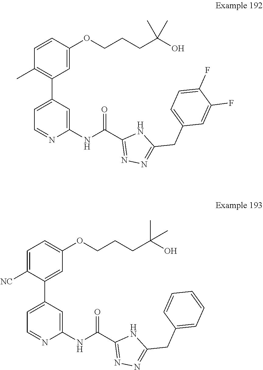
C1=CC(C)=C(C2=CC=NC(NC(C3=NN=C(CC4=CC=C(F)C(F)=C4)N3)=O)=C2)C=C1OCCCC(C)(C)O.C1=C([NC])C(C2=CC=NC(NC(C3=NN=C(CC4=CC=CC=C4)N3)=O)=C2)=CC(OCCCC(C)(C)O)=C1
